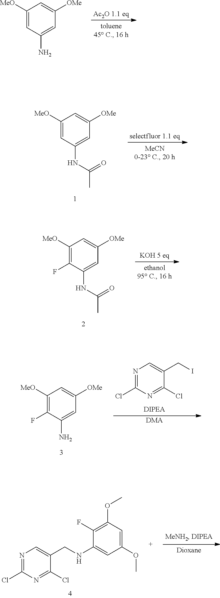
[Ac2O 1.1 eq].C1([MeO])=CC(N)=CC([OMe])=C1.C1([MeO])=CC(NC(=O)C)=CC([OMe])=C1.C1([MeO])=C(F)C(NC(=O)C)=CC([OMe])=C1.C1([MeO])=C(F)C(N)=CC([OMe])=C1.N1=C(Cl)N=C(Cl)C(CI)=C1.[DMA].C1(OC)=CC(OC)=C(F)C(NCC2=CN=C(Cl)N=C2Cl)=C1
